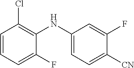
C1=CC=C(F)C(NC2=CC=C([CN])C(F)=C2)=C1Cl
